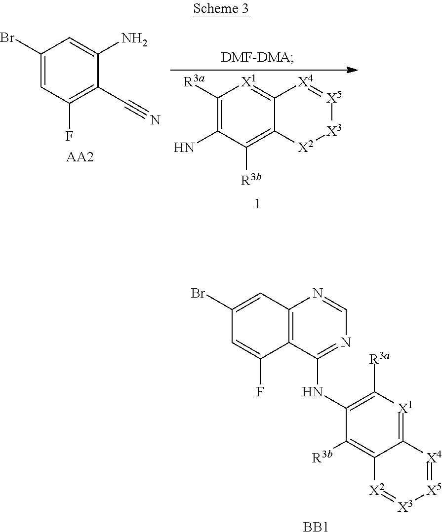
C1(Br)=CC2=C(C(F)=C1)C(NC1=C([R3a])[X1]=C3C(=C1[R3b])[X2]=[X3][X5]=[X4]3)=NC=N2.[BB1].C1([R3a])=C(N)C([R3b])=C2C(=[X1]1)[X4]=[X5][X3][X2]2.C1(Br)=CC(F)=C(C#N)C(N)=C1.[AA2]
